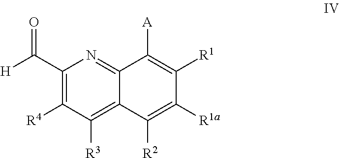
C1(C([H])=O)=C([R4])C([R3])=C2C(=N1)C([A])=C([R1])C([R1a])=C2[R2]
